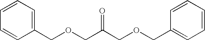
C1=CC(COCC(COCC2=CC=CC=C2)=O)=CC=C1
